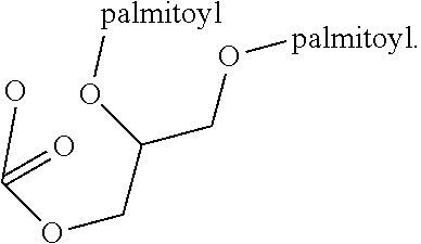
O(C(COC(O)=O)CO[palmitoyl])[palmitoyl]
